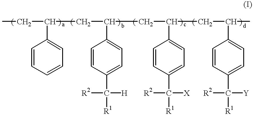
CCC(C1=CC=CC=C1)CC(C1=CC=C(C([R1])([H])[R2])C=C1)CC(C1=CC=C(C([R1])([X])[R2])C=C1)CC(C1=CC=C(C([R1])([Y])[R2])C=C1)C
